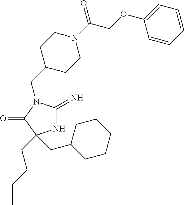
N1C(=N)N(CC2CCN(C(COC3=CC=CC=C3)=O)CC2)C(=O)C1(CCCC)CC1CCCCC1
